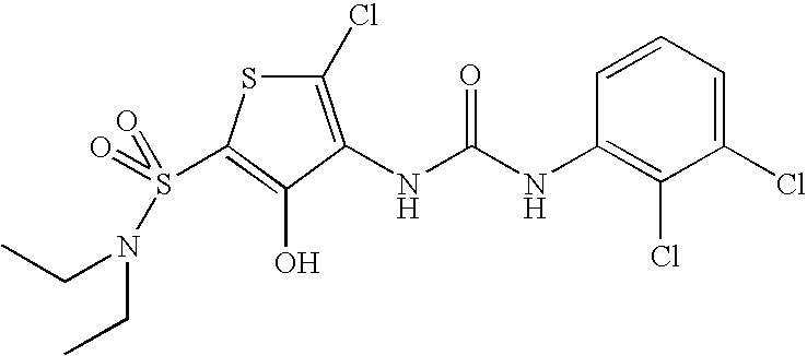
C1(Cl)=C(NC(=O)NC2=C(Cl)C(Cl)=CC=C2)C(O)=C(S(=O)(N(CC)CC)=O)S1
